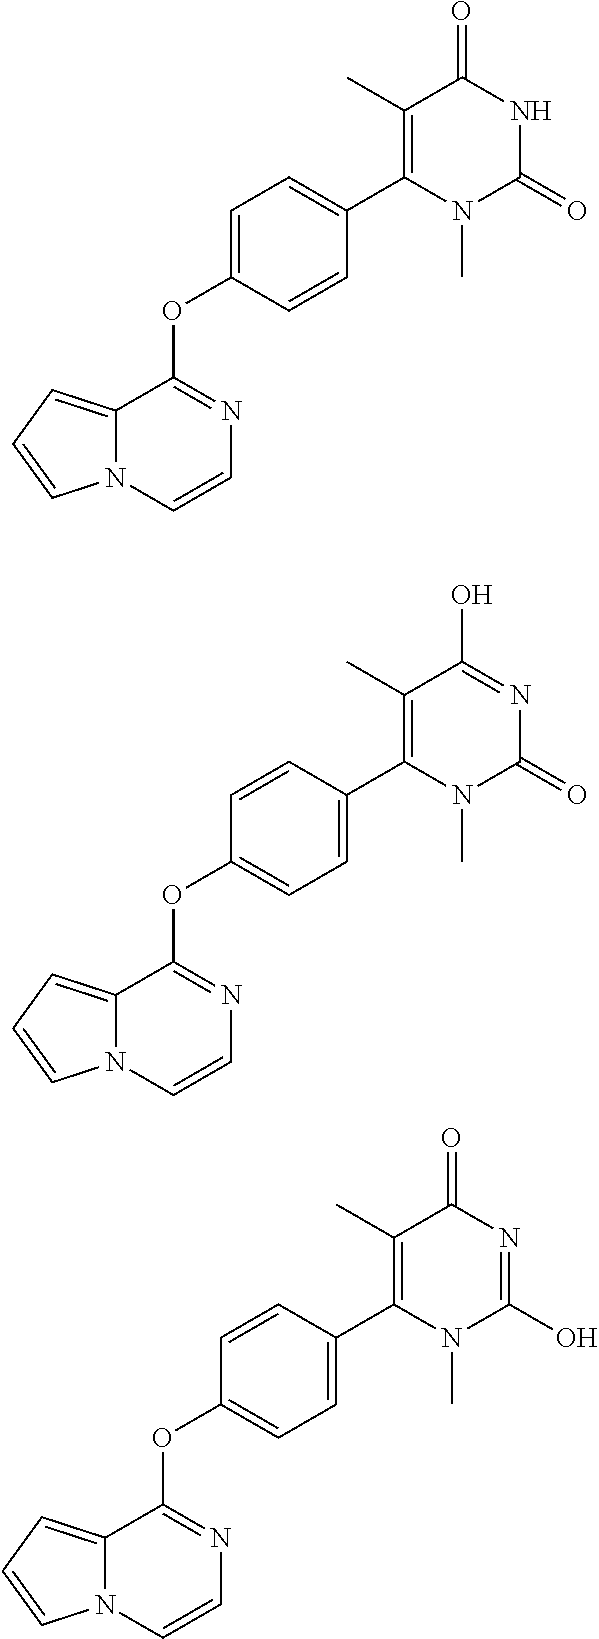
C12=CC=CN1C=CN=C2OC1=CC=C(C2=C(C)C(=O)NC(=O)N2C)C=C1.C12=CC=CN1C=CN=C2OC1=CC=C(C2=C(C)C(O)=NC(=O)N2C)C=C1.C12=CC=CN1C=CN=C2OC1=CC=C(C2=C(C)C(=O)N=C(O)N2C)C=C1
